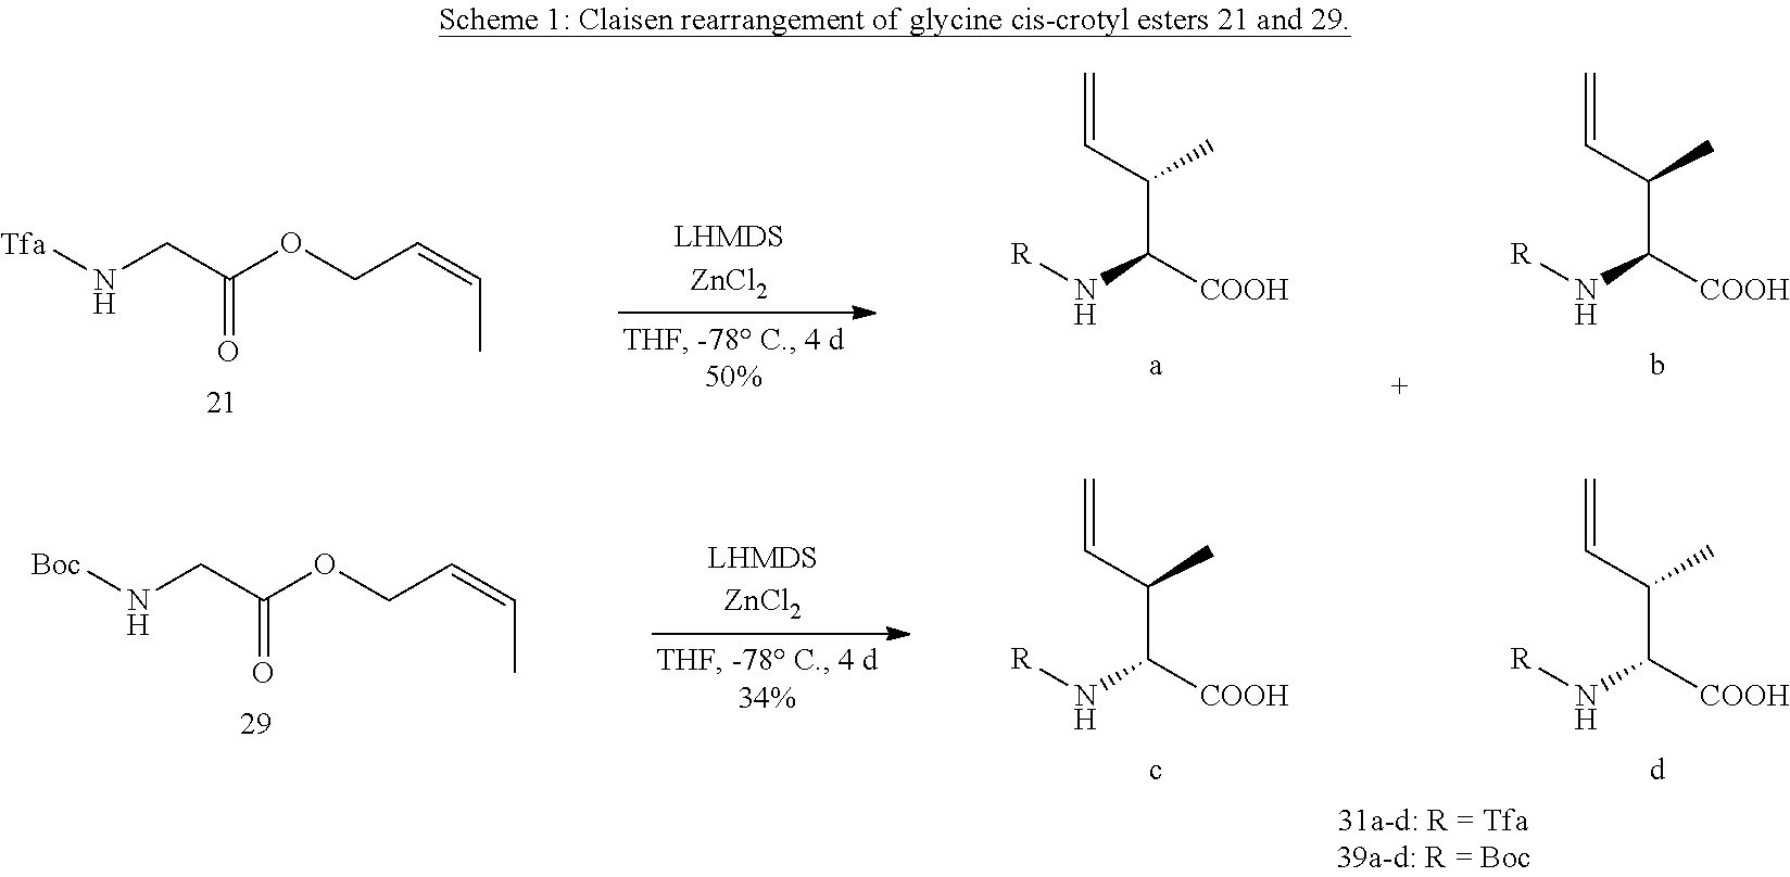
C=CC(C(N[R])[COOH])C.C=CC(C(N[R])[COOH])C.C=CC(C(N[R])[COOH])C.C=CC(C(N[R])[COOH])C.[Tfa]NCC(OCC=CC)=O.[Boc]NCC(OCC=CC)=O
